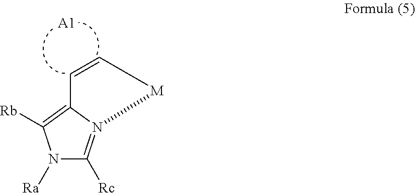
N1([Ra])C([Rc])=N2C(=C1[Rb])C=C[M]2.[A1]
